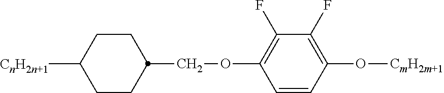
C1CC(COC2=C(F)C(F)=C(O[CmH2m+1])C=C2)CCC1[CnH2n+1]
